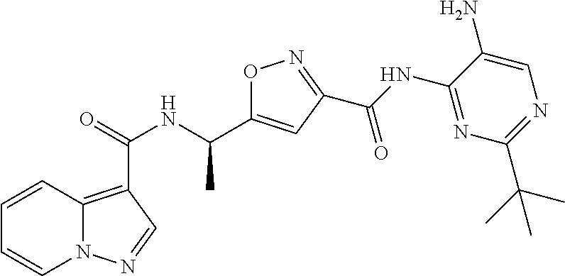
N(C(=O)C1=C2N(C=CC=C2)N=C1)C(C)C1=CC(C(NC2=NC(C(C)(C)C)=NC=C2N)=O)=NO1
